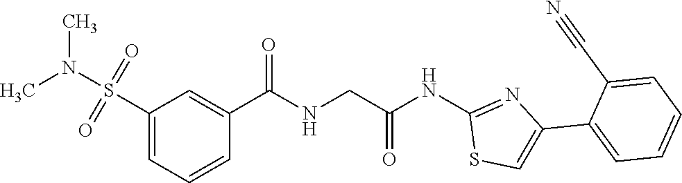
C1(S(N(C)C)(=O)=O)=CC=CC(C(=O)NCC(NC2=NC(C3=CC=CC=C3C#N)=CS2)=O)=C1
